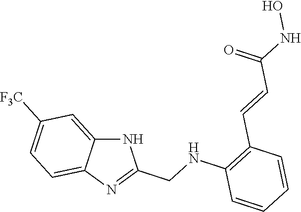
N1C2=CC([F3C])=CC=C2N=C1CNC1=C(C=CC(NO)=O)C=CC=C1
